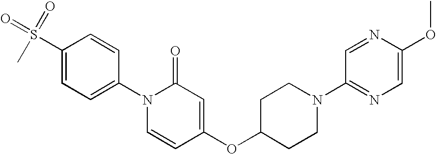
C1(S(=O)(=O)C)=CC=C(N2C=CC(OC3CCN(C4=NC=C(OC)N=C4)CC3)=CC2=O)C=C1
